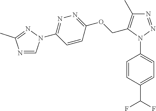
C1=CC(N2N=NC(C)=C2COC2=NN=C(N3C=NC(C)=N3)C=C2)=CC=C1C(F)F
